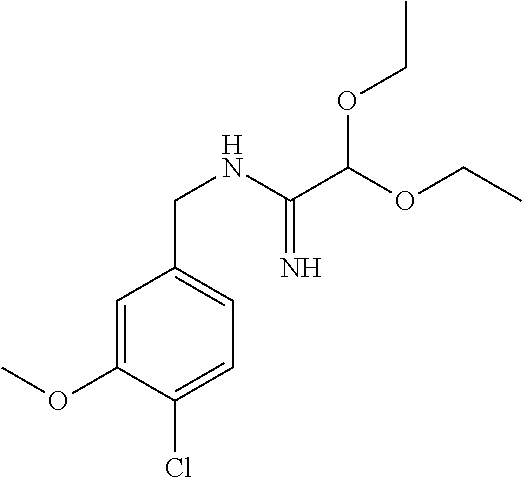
C1=C(OC)C(Cl)=CC=C1CNC(C(OCC)OCC)=N
